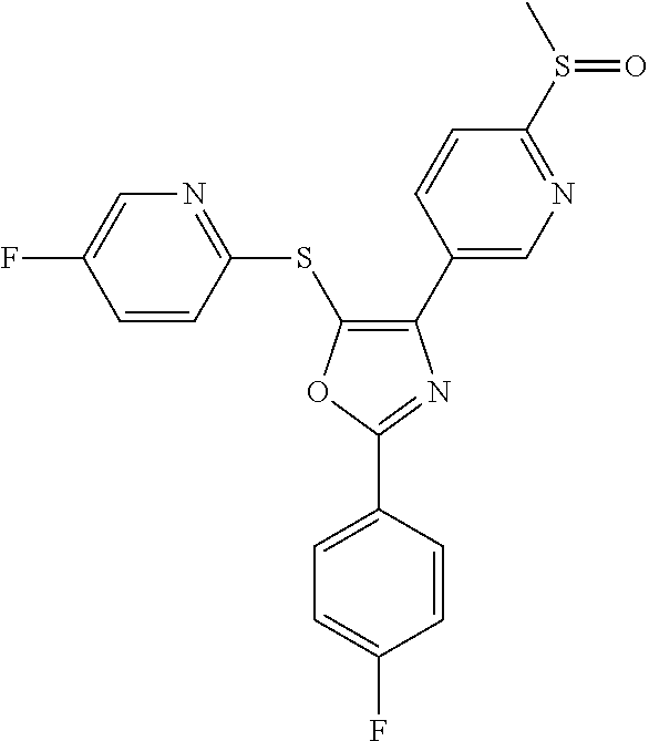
C1=CC(SC2=C(C3=CN=C(S(C)=O)C=C3)N=C(C3=CC=C(F)C=C3)O2)=NC=C1F
